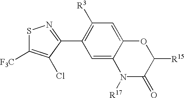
S1C([F3C])=C(Cl)C(C2=C([R3])C=C3C(=C2)N([R17])C(=O)C([R15])O3)=N1
